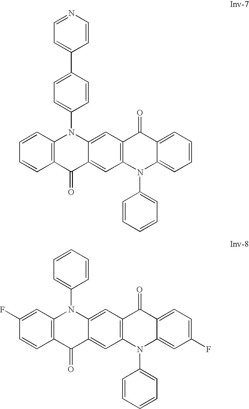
C12=C(C(=O)C3=CC4=C(C=C3N1C1=CC=C(C3=CC=NC=C3)C=C1)C(=O)C1=CC=CC=C1N4C1=CC=CC=C1)C=CC=C2.C12=C(C(=O)C3=CC4=C(C=C3N1C1=CC=CC=C1)C(=O)C1=CC=C(F)C=C1N4C1=CC=CC=C1)C=CC(F)=C2
